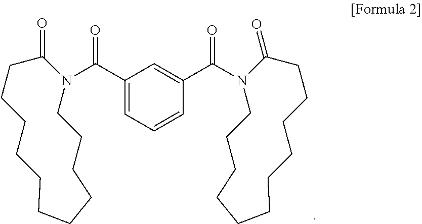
C(C1=CC=CC(C(=O)N2CCCCCCCCCCCC2=O)=C1)(=O)N1CCCCCCCCCCCC1=O
